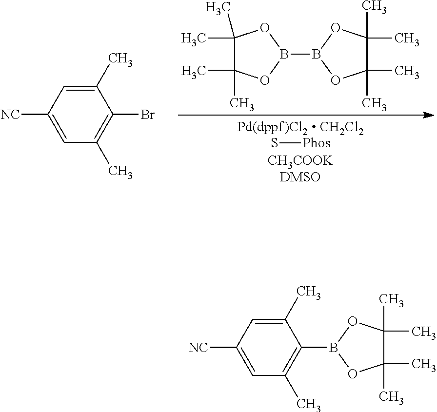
[NC]C1=CC(C)=C(Br)C(C)=C1.C1(C)(C)C(C)(C)OB(B2OC(C)(C)C(C)(C)O2)O1.S[Phos].[NC]C1=CC(C)=C(B2OC(C)(C)C(C)(C)O2)C(C)=C1
